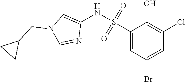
C1(S(NC2=CN(CC3CC3)C=N2)(=O)=O)=CC(Br)=CC(Cl)=C1O
